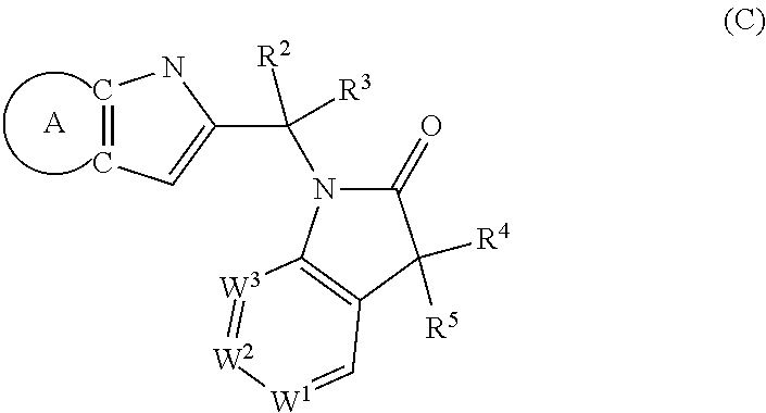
C1=CC=C(C(N2C(=O)C([R4])([R5])C3=C2[W3]=[W2][W1]=C3)([R3])[R2])N1.[A]
